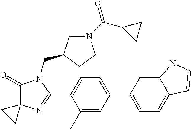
C1(=O)C2(N=C(C3=CC=C(C4=CC=C5C(=C4)NC=C5)C=C3C)N1CC1CN(C(C3CC3)=O)CC1)CC2
